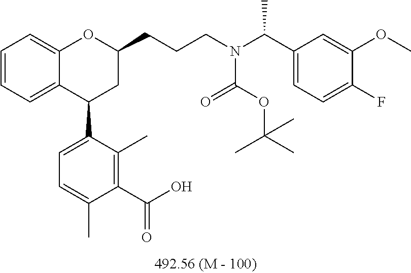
C12=CC=CC=C1C(C1=CC=C(C)C(C(O)=O)=C1C)CC(CCCN(C(C)C1=CC=C(F)C(OC)=C1)C(OC(C)(C)C)=O)O2
